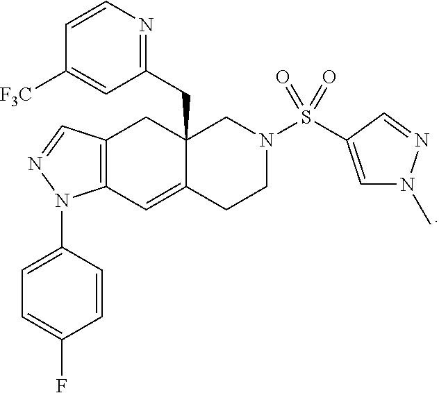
C12=C(C=NN1C1=CC=C(F)C=C1)CC1(CC3=NC=CC([F3C])=C3)C(=C2)CCN(S(=O)(=O)C2=CN(C)N=C2)C1
